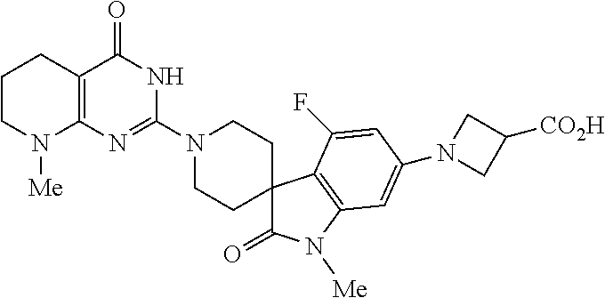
C1CN([Me])C2=C(C1)C(=O)NC(N1CCC3(CC1)C(=O)N([Me])C1=C3C(F)=CC(N3CC([CO2H])C3)=C1)=N2
